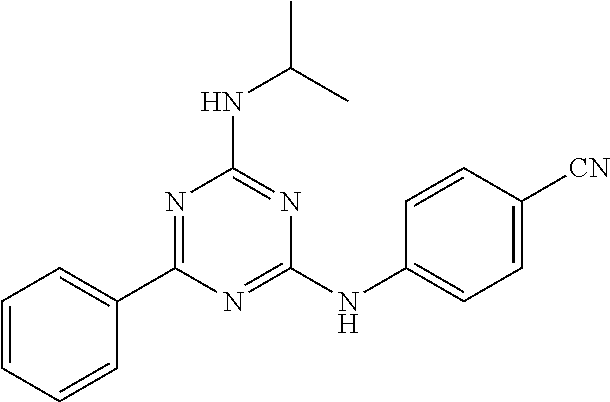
N(C(C)C)C1=NC(NC2=CC=C([CN])C=C2)=NC(C2=CC=CC=C2)=N1
